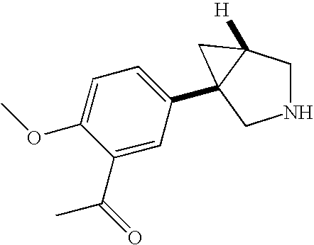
N1CC2([H])C(C3=CC=C(OC)C(C(=O)C)=C3)(C1)C2
